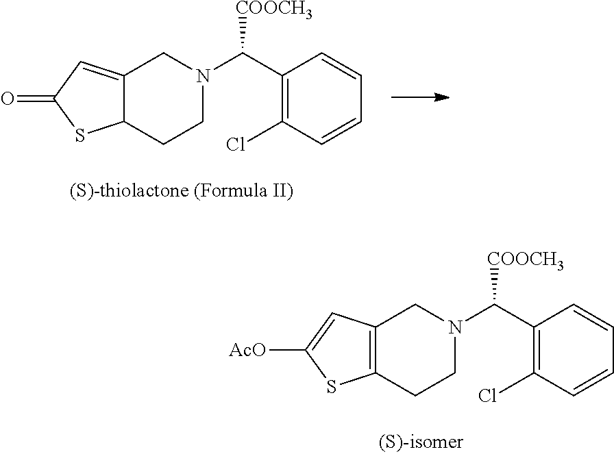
C12=CC(=O)SC1CCN(C(C1=C(Cl)C=CC=C1)[COOCH3])C2.C12=C(CCN(C(C3=C(Cl)C=CC=C3)[COOCH3])C1)SC([AcO])=C2
